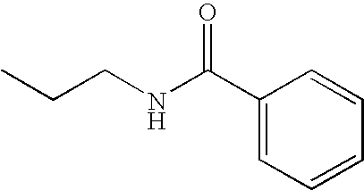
C1(C(NCCC)=O)=CC=CC=C1
